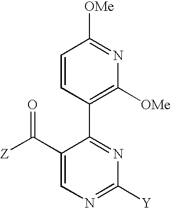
C(C1=CN=C([Y])N=C1C1=C([OMe])N=C([OMe])C=C1)([Z])=O
